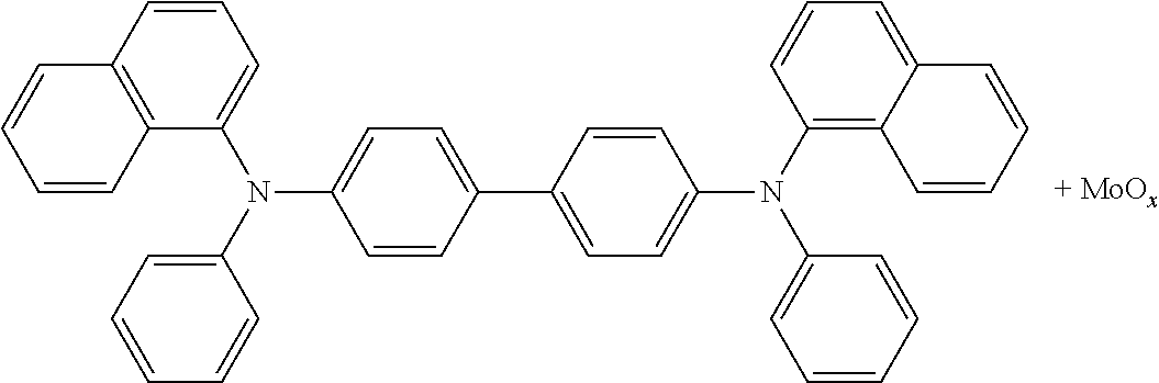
C1=CC2=C(C(N(C3=CC=CC=C3)C3=CC=C(C4=CC=C(N(C5=C6C(=CC=C5)C=CC=C6)C5=CC=CC=C5)C=C4)C=C3)=C1)C=CC=C2
